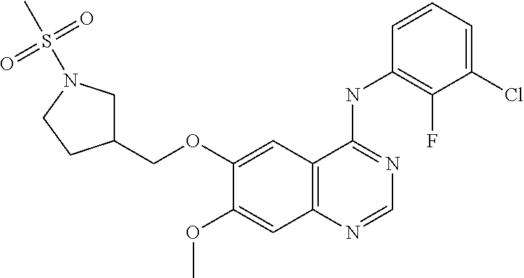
O(C1=CC2=C(C=C1OC)N=CN=C2NC1=C(F)C(Cl)=CC=C1)CC1CN(S(=O)(=O)C)CC1
